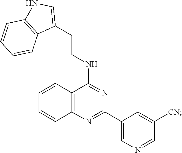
C1=NC=C(C2=NC3=C(C=CC=C3)C(NCCC3=CNC4=C3C=CC=C4)=N2)C=C1[CN]
